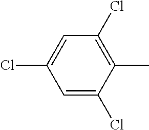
C1(C)=C(Cl)C=C(Cl)C=C1Cl
